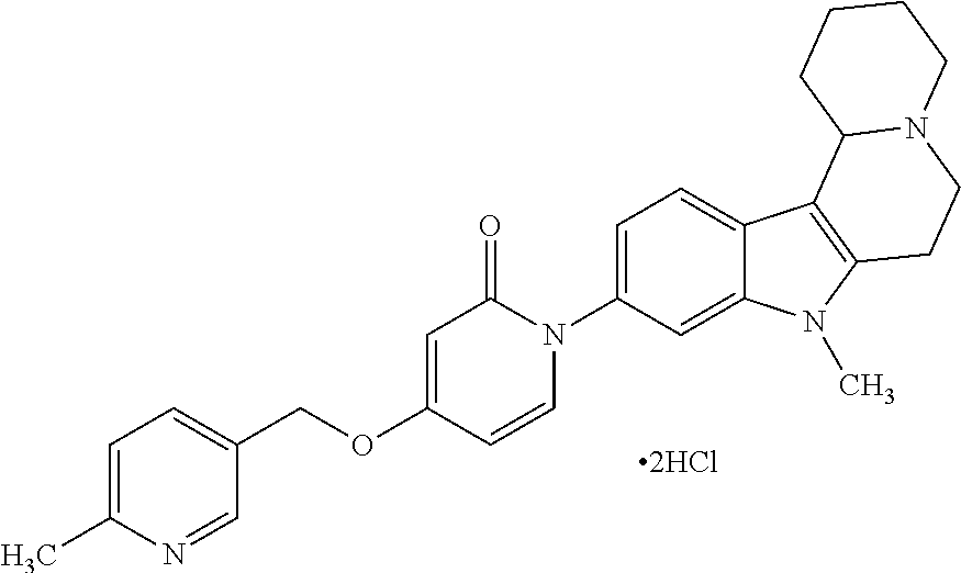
[2HCl].O(C1=CC(=O)N(C2=CC=C3C(=C2)N(C)C2=C3C3N(CC2)CCCC3)C=C1)CC1=CC=C(C)N=C1
